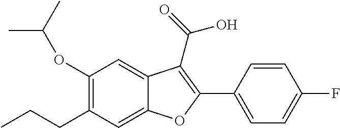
C1(OC(C)C)=C(CCC)C=C2C(=C1)C(C(=O)O)=C(C1=CC=C(F)C=C1)O2
